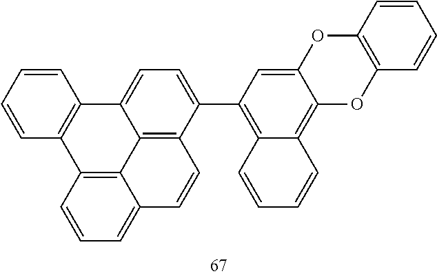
C12=C(C=CC=C1)C1=C3C4=C(C(C5=C6C(=C7C(=C5)OC5=C(O7)C=CC=C5)C=CC=C6)=CC=C24)C=CC3=CC=C1
